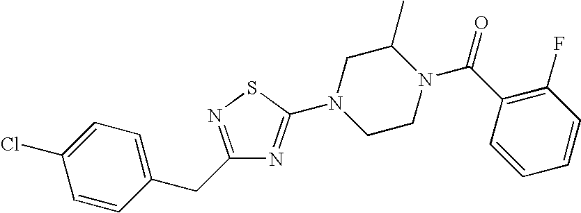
C1=CC(CC2=NSC(N3CCN(C(C4=C(F)C=CC=C4)=O)C(C)C3)=N2)=CC=C1Cl
